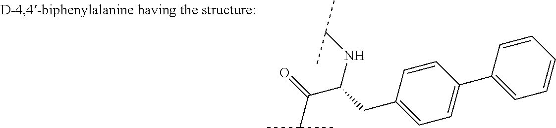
C1=CC(CC(C(=O)C(C)C)NC(C)C)=CC=C1C1=CC=CC=C1
